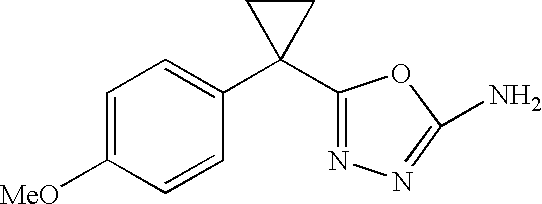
C1=C([MeO])C=CC(C2(C3=NN=C(N)O3)CC2)=C1
